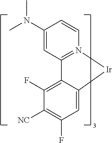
CN(C1=CC2=N(C=C1)[Ir]C1=CC(F)=C([NC])C(F)=C21)C
